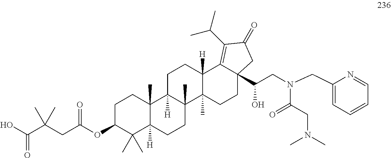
C1C(OC(CC(C(O)=O)(C)C)=O)C(C)(C)C2([H])C(C)(C1)C1([H])C(C)(CC2)C2(C)C([H])(CC1)C1=C(C(C)C)C(=O)CC1(C(CN(CC1=CC=CC=N1)C(CN(C)C)=O)O)CC2
